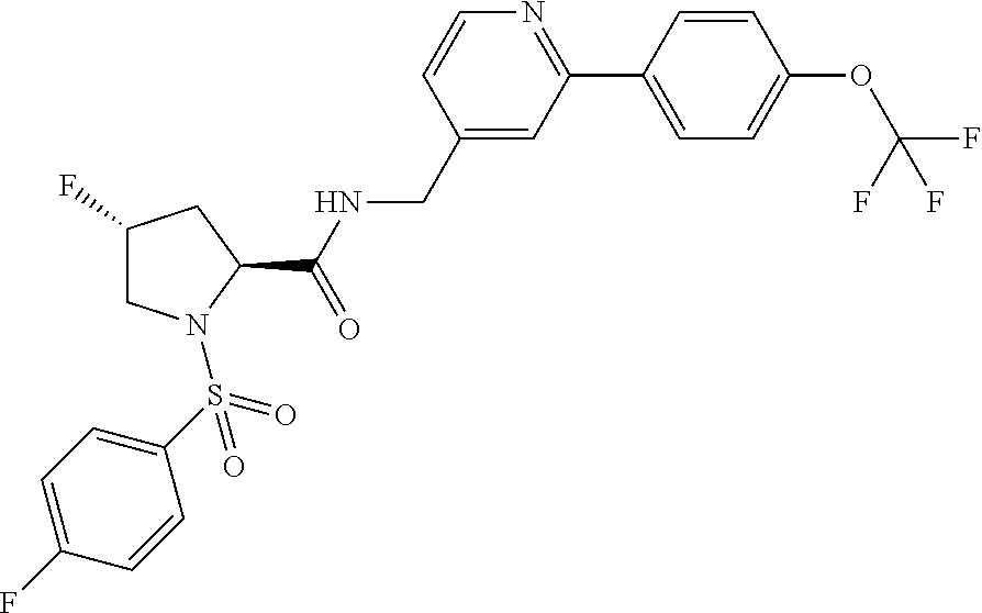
C1(CNC(C2CC(F)CN2S(=O)(=O)C2=CC=C(F)C=C2)=O)=CC(C2=CC=C(OC(F)(F)F)C=C2)=NC=C1
